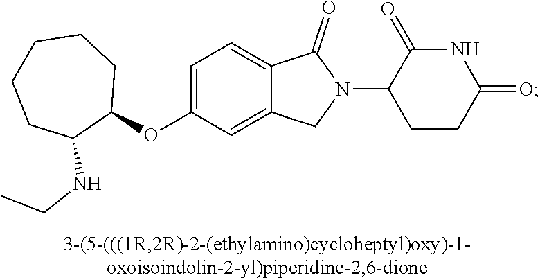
O(C1=CC=C2C(=C1)CN(C1CCC(=O)NC1=O)C2=O)C1CCCCCC1NCC
